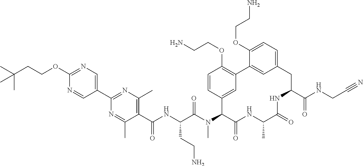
C1(C(NC(C(N(C2C(=O)NC(C)C(=O)NC(C(NCC#N)=O)CC3=CC=C(OCCN)C(=C3)C3=C(OCCN)C=CC2=C3)C)=O)CCN)=O)=C(C)N=C(C2=CN=C(OCCC(C)(C)C)N=C2)N=C1C
